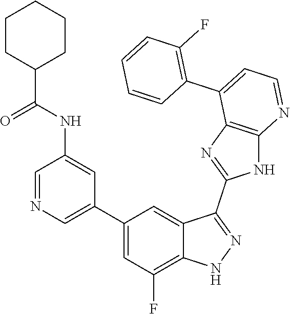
C1=NC=C(C2=CC(F)=C3C(=C2)C(C2=NC4=C(N2)N=CC=C4C2=C(F)C=CC=C2)=NN3)C=C1NC(=O)C1CCCCC1
